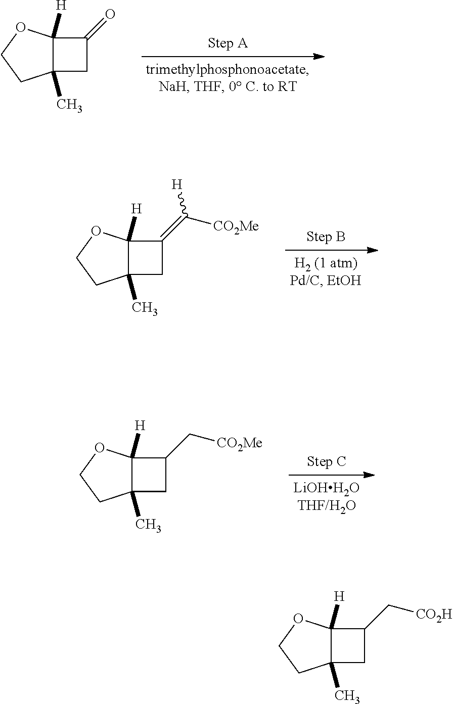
C12(C)C([H])(OCC1)C(=O)C2.C12(C)C([H])(OCC1)C(=C([H])[CO2Me])C2.C12(C)C([H])(OCC1)C(C[CO2Me])C2.C12(C)C([H])(OCC1)C(C[CO2H])C2
